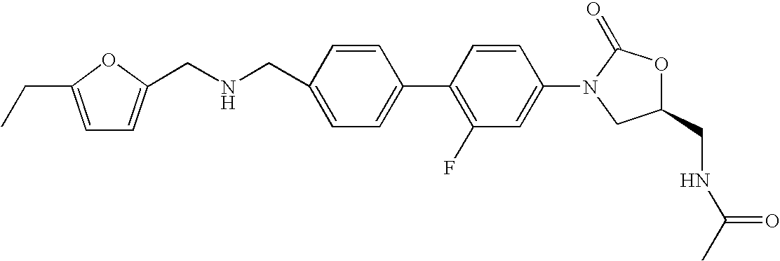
C1=C(CNCC2=CC=C(CC)O2)C=CC(C2=C(F)C=C(N3CC(CNC(C)=O)OC3=O)C=C2)=C1
